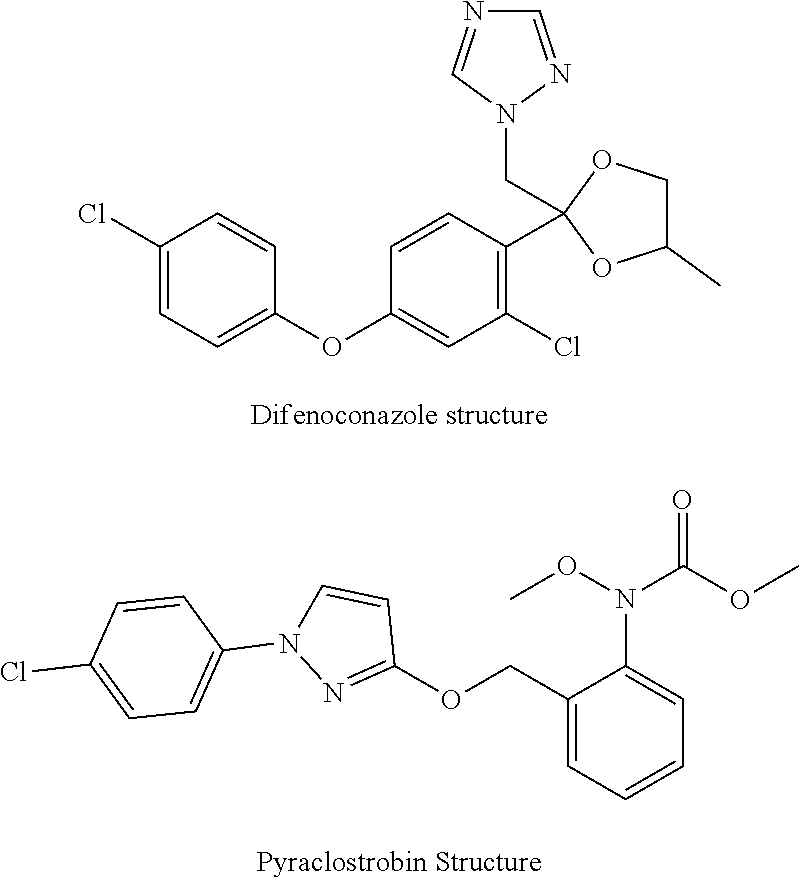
C1(Cl)=CC=C(OC2=CC(Cl)=C(C3(CN4N=CN=C4)OC(C)CO3)C=C2)C=C1.C1(COC2=NN(C3=CC=C(Cl)C=C3)C=C2)=CC=CC=C1N(C(OC)=O)OC
